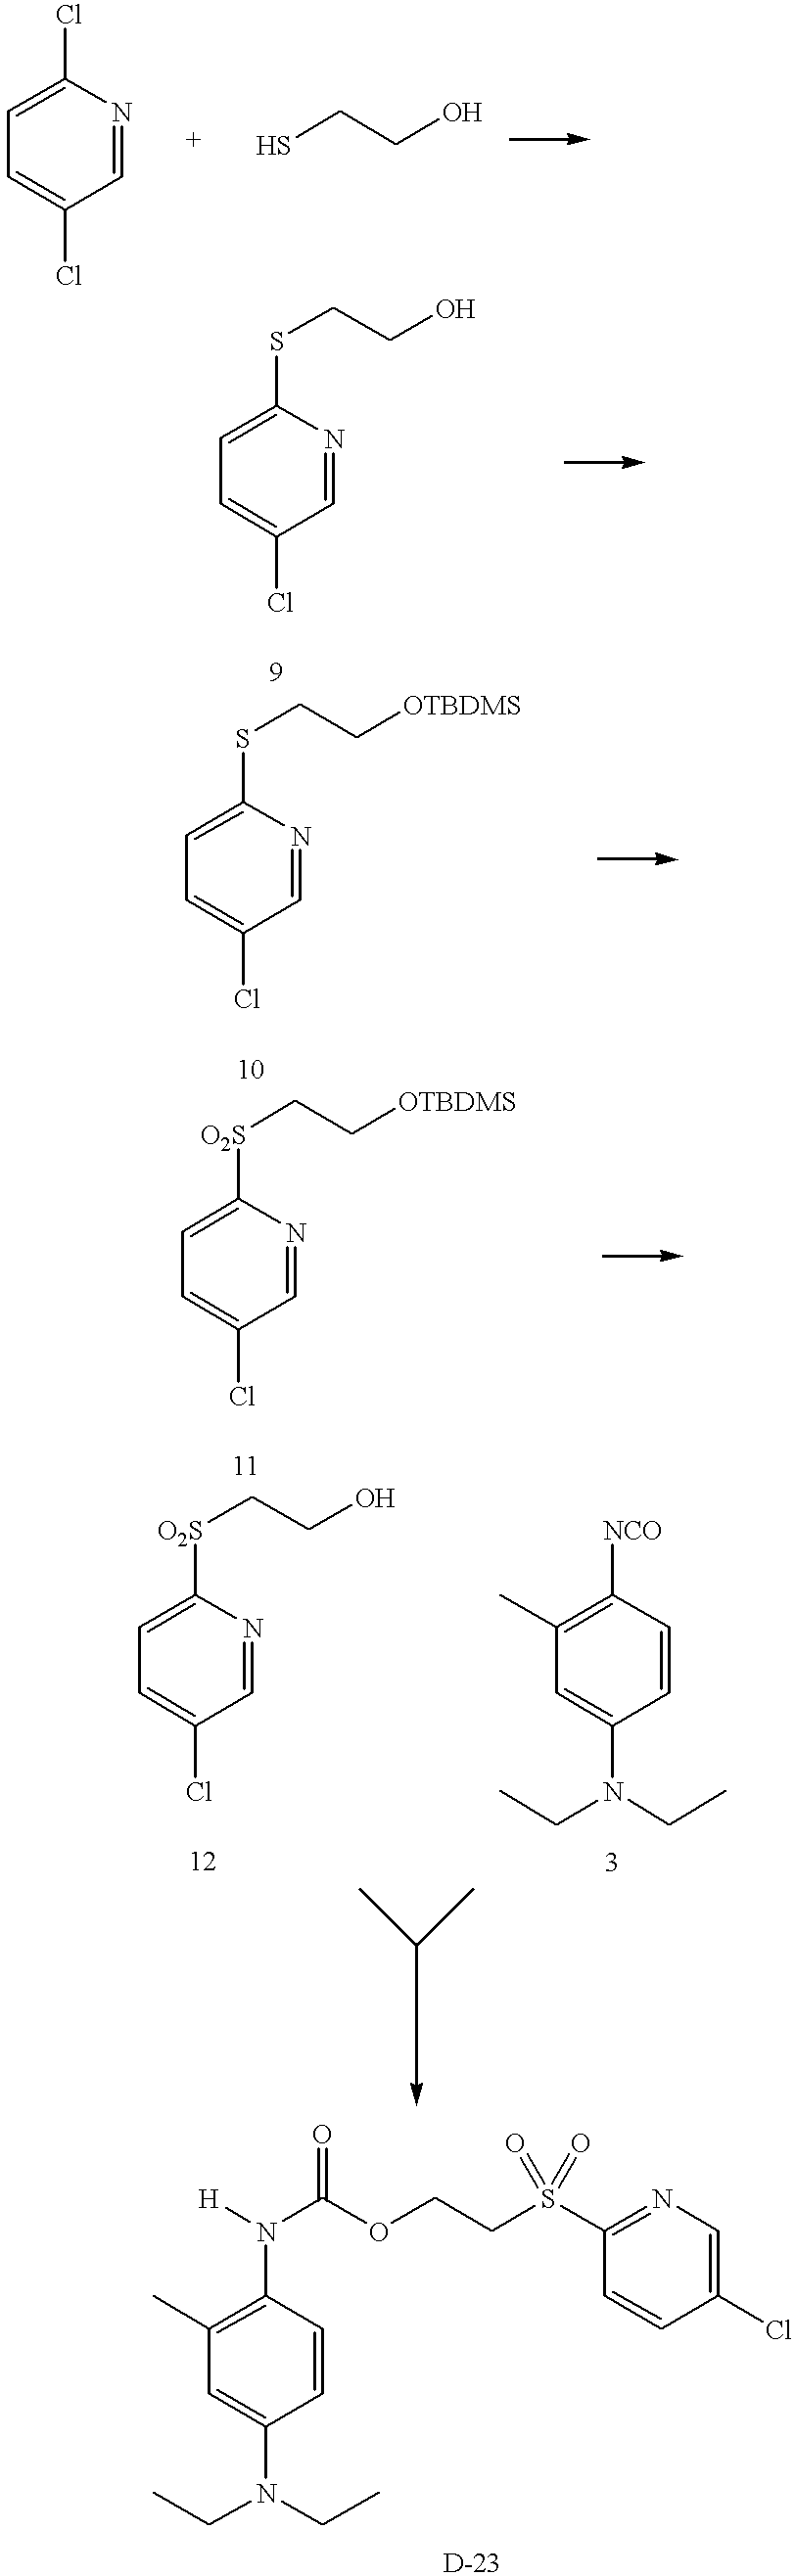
C1(Cl)=CC=C(Cl)C=N1.SCCO.C1(N([H])C(OCCS(C2=NC=C(Cl)C=C2)(=O)=O)=O)=C(C)C=C(N(CC)CC)C=C1.C1(SCCO)=CC=C(Cl)C=N1.C1(SCC[OTBDMS])=CC=C(Cl)C=N1.C1([O2S]CC[OTBDMS])=CC=C(Cl)C=N1.C1([O2S]CCO)=CC=C(Cl)C=N1.C1([NCO])=C(C)C=C(N(CC)CC)C=C1
